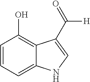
C1=CC(O)=C2C(=C1)NC=C2C([H])=O
